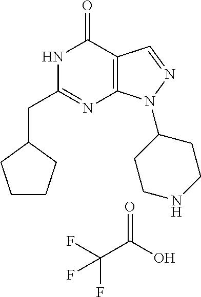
O=C(C(F)(F)F)O.N1C(CC2CCCC2)=NC2=C(C1=O)C=NN2C1CCNCC1
